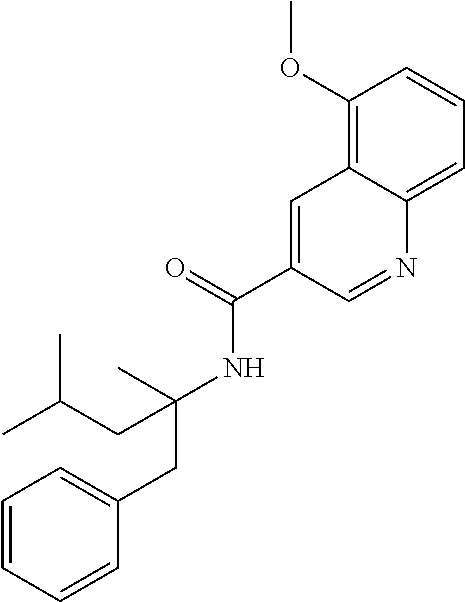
CC(NC(C1=CC2=C(OC)C=CC=C2N=C1)=O)(CC1=CC=CC=C1)CC(C)C
